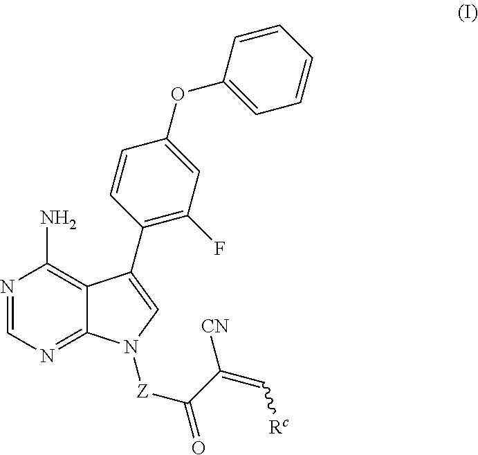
N1=CN=C2C(=C1N)C(C1=C(F)C=C(OC3=CC=CC=C3)C=C1)=CN2[Z]C(=O)C(=C[Rc])[CN]
